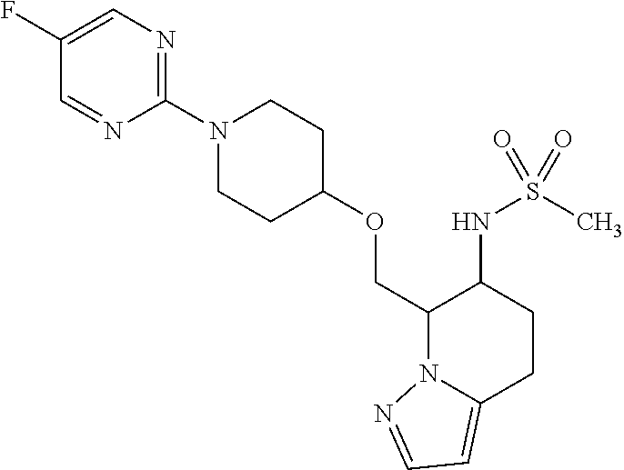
O(CC1N2C(=CC=N2)CCC1NS(C)(=O)=O)C1CCN(C2=NC=C(F)C=N2)CC1
